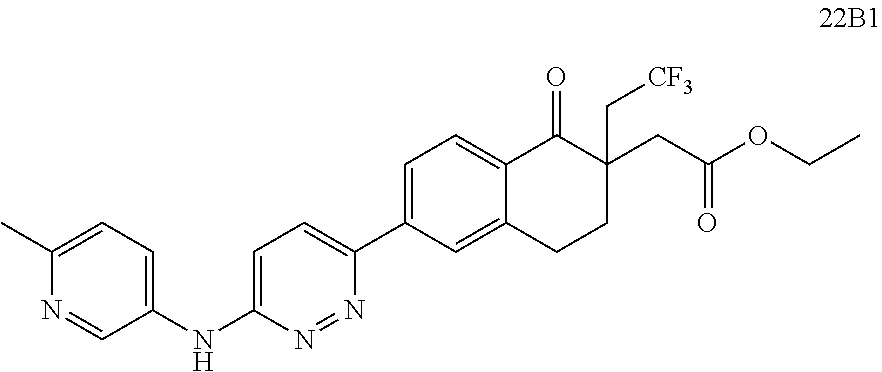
C1(NC2=CC=C(C3=CC=C4C(=C3)CCC(CC(OCC)=O)(C[CF3])C4=O)N=N2)=CC=C(C)N=C1
